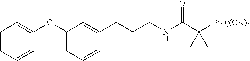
C1=CC=CC(OC2=CC=CC(CCCNC(C([P(O)(OK)2])(C)C)=O)=C2)=C1
